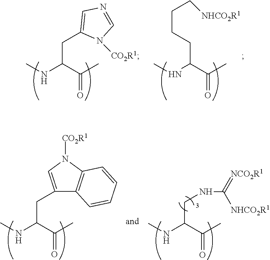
CNC(C(C)=O)CCCC[NHCO2R1].CNC(C(C)=O)CC1=CN=CN1[CO2R1].CNC(C(C)=O)CC1=CN([CO2R1])C2=C1C=CC=C2.CNC(C(C)=O)CNC(=[NCO2R1])[NHCO2R1]
